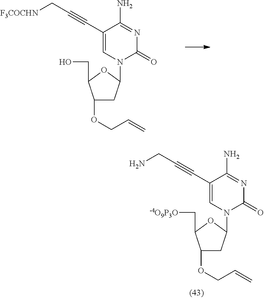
C1(OCC=C)CC(N2C(=O)N=C(N)C(C#CC[F3COCHN])=C2)OC1CO.C1(OCC=C)CC(N2C(=O)N=C(N)C(C#CCN)=C2)OC1C[-4O9P3O]
